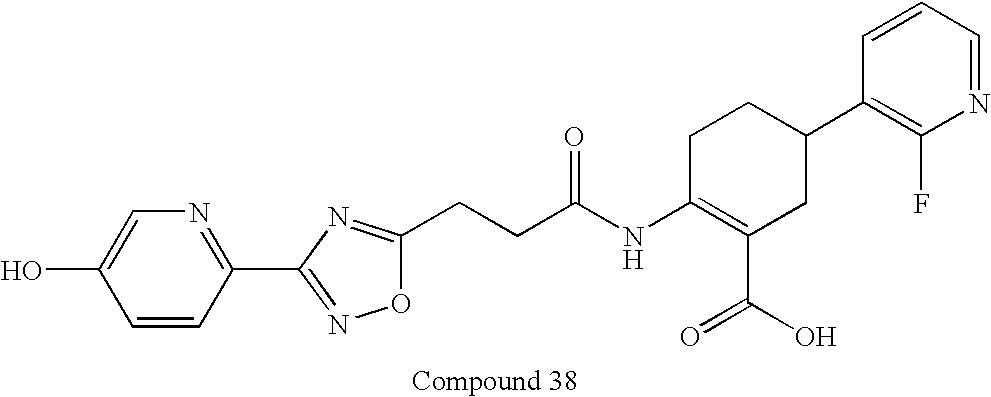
C1=CC(C2=NOC(CCC(NC3=C(C(O)=O)CC(C4=C(F)N=CC=C4)CC3)=O)=N2)=NC=C1O
